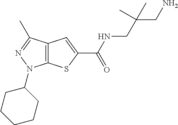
C12=C(C(C)=NN1C1CCCCC1)C=C(C(NCC(CN)(C)C)=O)S2
